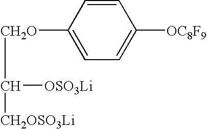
C([CH2O]C1=CC=C([OC8F9])C=C1)([CH2OSO3Li])[OSO3Li]
